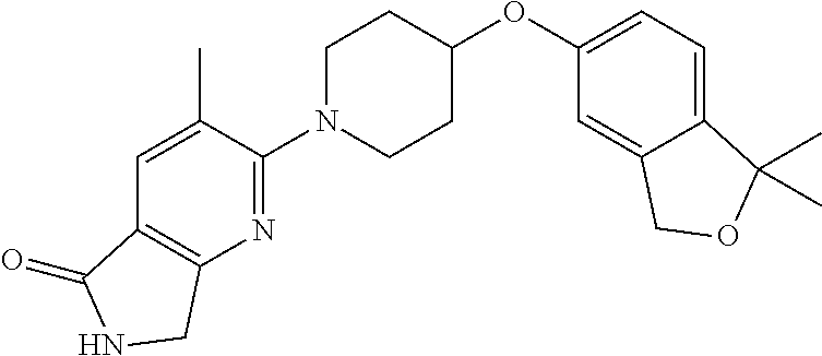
C1(N2CCC(OC3=CC=C4C(=C3)COC4(C)C)CC2)=NC2=C(C=C1C)C(=O)NC2
